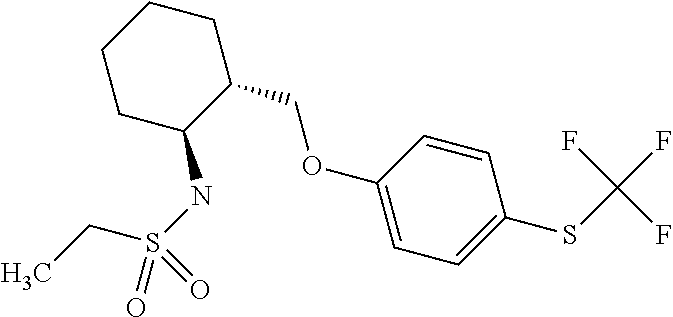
C1CC(NS(=O)(CC)=O)C(COC2=CC=C(SC(F)(F)F)C=C2)CC1
